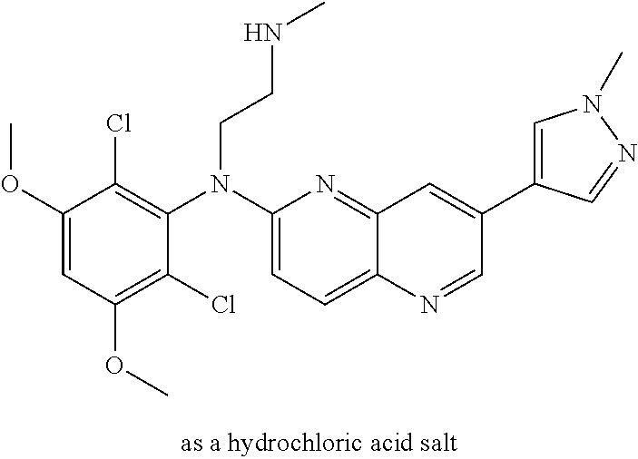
C1(Cl)=C(OC)C=C(OC)C(Cl)=C1N(C1=CC=C2C(=N1)C=C(C1=CN(C)N=C1)C=N2)CCNC
